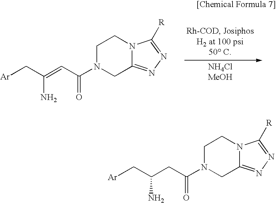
C1N(C(C=C(C[Ar])N)=O)CC2=NN=C([R])N2C1.C1N(C(CC(C[Ar])N)=O)CC2=NN=C([R])N2C1
